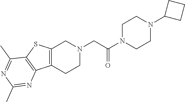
C1N(C(CN2CC3=C(CC2)C2=C(S3)C(C)=NC(C)=N2)=O)CCN(C2CCC2)C1
